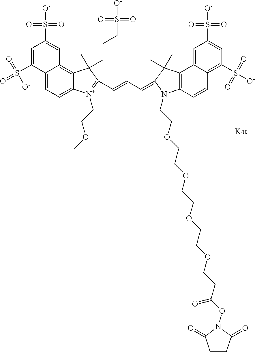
C12=CC=C3C(=C1C=C(S([O-])(=O)=O)C=C2S(=O)(=O)[O-])C(C)(CCCS([O-])(=O)=O)C(C=CC=C1N(CCOCCOCCOCCOCCC(ON2C(=O)CCC2=O)=O)C2=C(C4=CC(S([O-])(=O)=O)=CC(S([O-])(=O)=O)=C4C=C2)C1(C)C)=[N+]3CCOC
